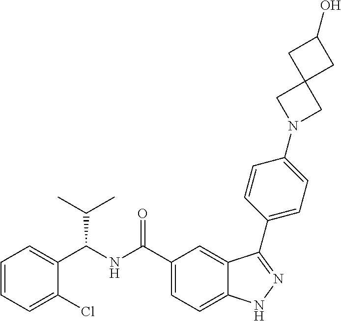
C1=CC=C(Cl)C(C(NC(C2=CC=C3C(=C2)C(C2=CC=C(N4CC5(C4)CC(O)C5)C=C2)=NN3)=O)C(C)C)=C1
